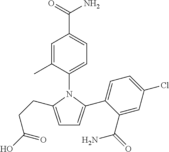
C1=C(C(N)=O)C=C(C)C(N2C(C3=CC=C(Cl)C=C3C(=O)N)=CC=C2CCC(O)=O)=C1
